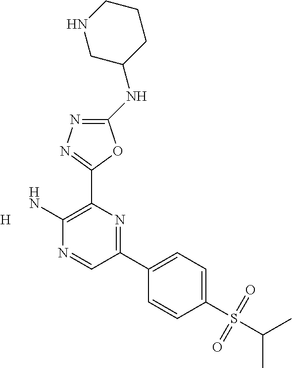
C1(NC2CCCNC2)=NN=C(C2=C(N)N=CC(C3=CC=C(S(C(C)C)(=O)=O)C=C3)=N2)O1.[H]
